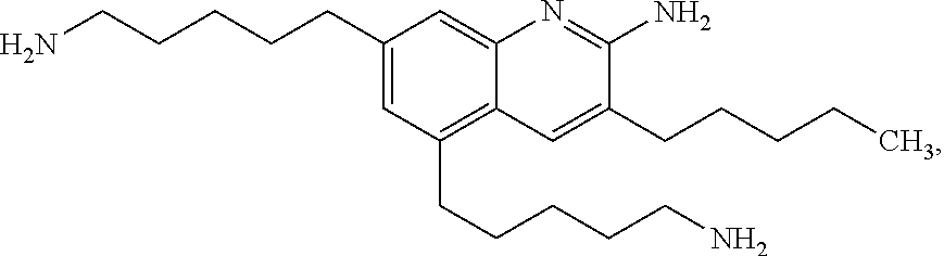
C1(N)=NC2=CC(CCCCCN)=CC(CCCCCN)=C2C=C1CCCCC
